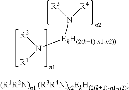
[R3]N([R4])[EkH(2(k+1)-n1-n2))]N([R2])[R1]
